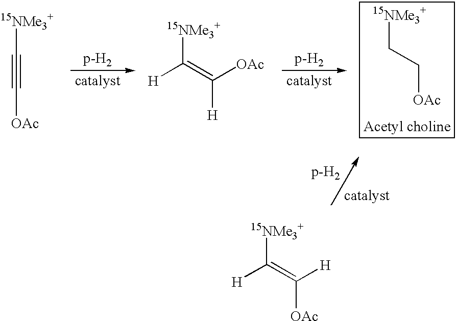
C(C[OAc])[15NMe3+].[15NMe3+]C#C[OAc].[H]C(=C([OAc])[H])[15NMe3+].[H]C(=C([H])[OAc])[15NMe3+]
